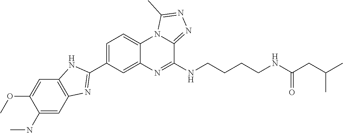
C1(NC)=CC2=C(C=C1OC)NC(C1=CC=C3C(=C1)N=C(NCCCCNC(CC(C)C)=O)C1=NN=C(C)N31)=N2
